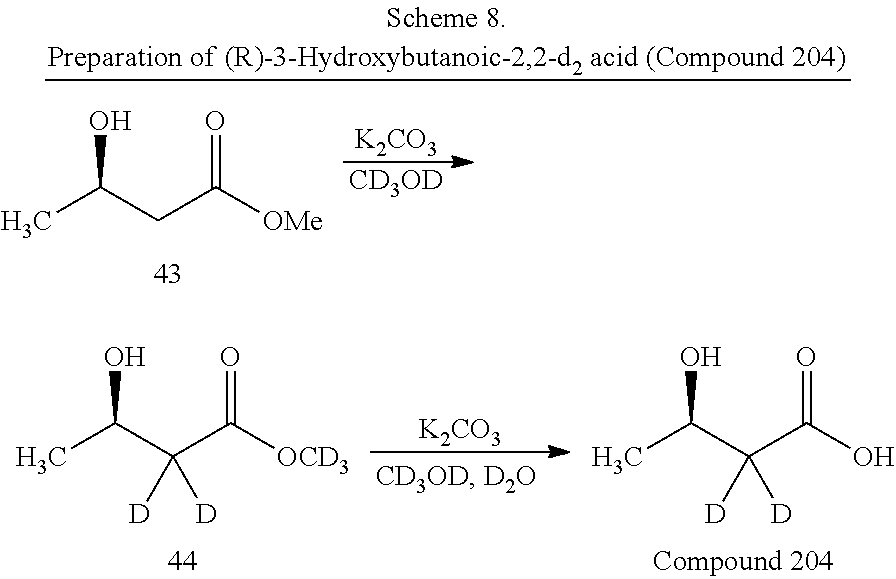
[K2CO3].[CD3OD].CC(CC([OMe])=O)O.[K2CO3].CC(C(C([OCD3])=O)([D])[D])O.CC(C(C(O)=O)([D])[D])O
